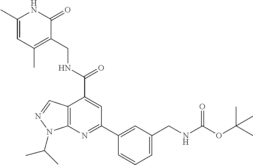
C1(C)=CC(C)=C(CNC(C2=CC(C3=CC(CNC(OC(C)(C)C)=O)=CC=C3)=NC3=C2C=NN3C(C)C)=O)C(=O)N1
